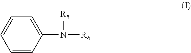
C1=CC(N([R6])[R5])=CC=C1
